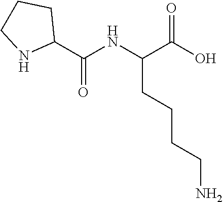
C1(C(NC(C(O)=O)CCCCN)=O)CCCN1
